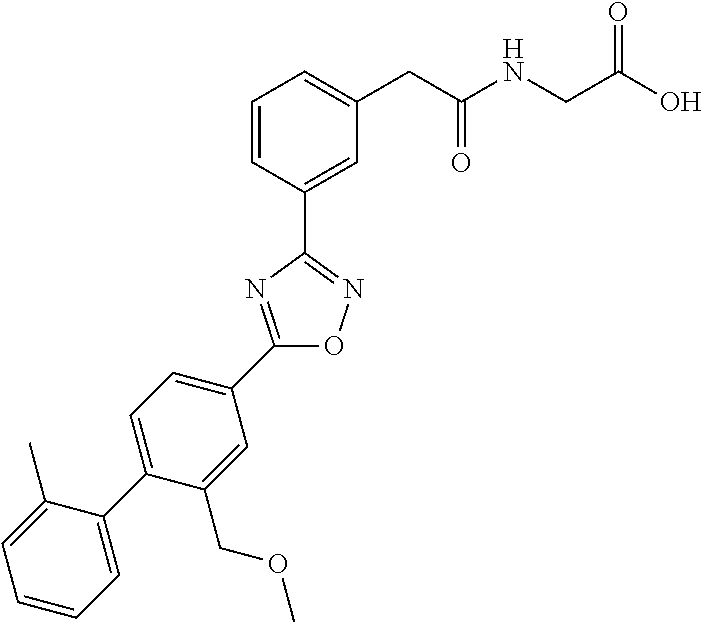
C1=CC(C2=NOC(C3=CC=C(C4=CC=CC=C4C)C(COC)=C3)=N2)=CC(CC(NCC(=O)O)=O)=C1
